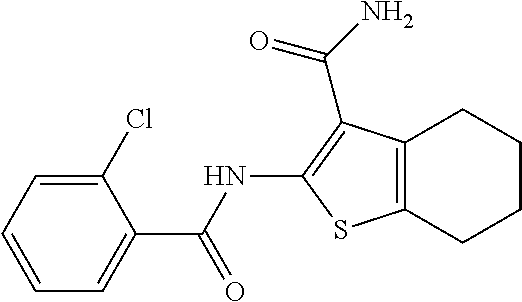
C12=C(CCCC1)SC(NC(C1=CC=CC=C1Cl)=O)=C2C(N)=O
